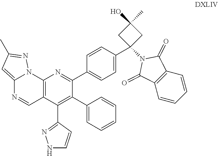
C12=CC(C)=NN1C1=C(C=N2)C(C2=NNC=C2)=C(C2=CC=CC=C2)C(C2=CC=C(C3(N4C(=O)C5=C(C4=O)C=CC=C5)CC(O)(C)C3)C=C2)=N1
